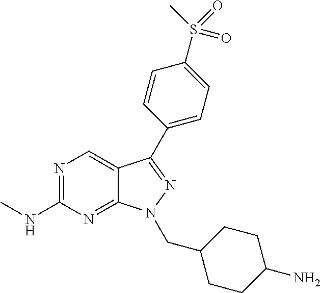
N1=C(NC)N=C2C(=C1)C(C1=CC=C(S(C)(=O)=O)C=C1)=NN2CC1CCC(N)CC1
